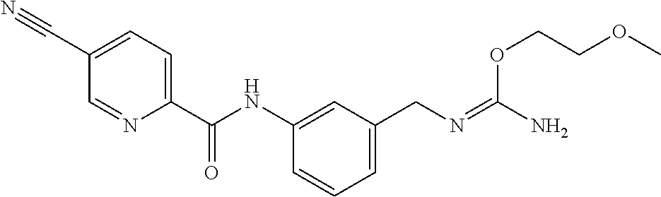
C1=C(C#N)C=NC(C(NC2=CC(CN=C(N)OCCOC)=CC=C2)=O)=C1
